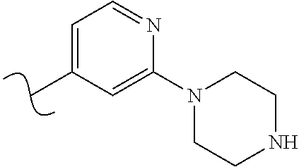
CC1=CC=NC(N2CCNCC2)=C1
